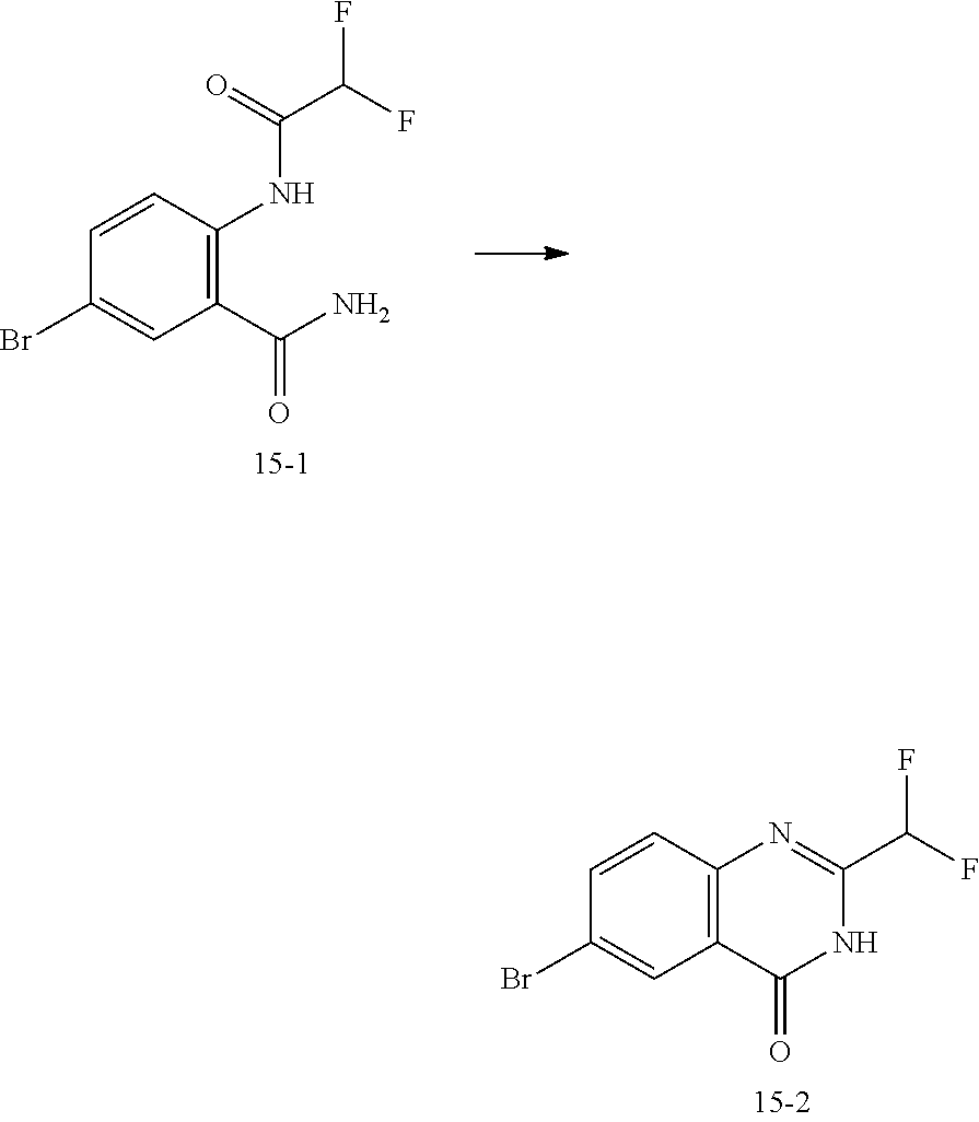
C1(C(N)=O)=C(NC(C(F)F)=O)C=CC(Br)=C1.C12=C(C=CC(Br)=C1)N=C(C(F)F)NC2=O
